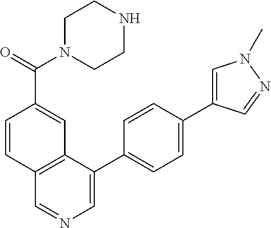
C1(C2=CC=C(C3=CN(C)N=C3)C=C2)=CN=CC2=C1C=C(C(=O)N1CCNCC1)C=C2
